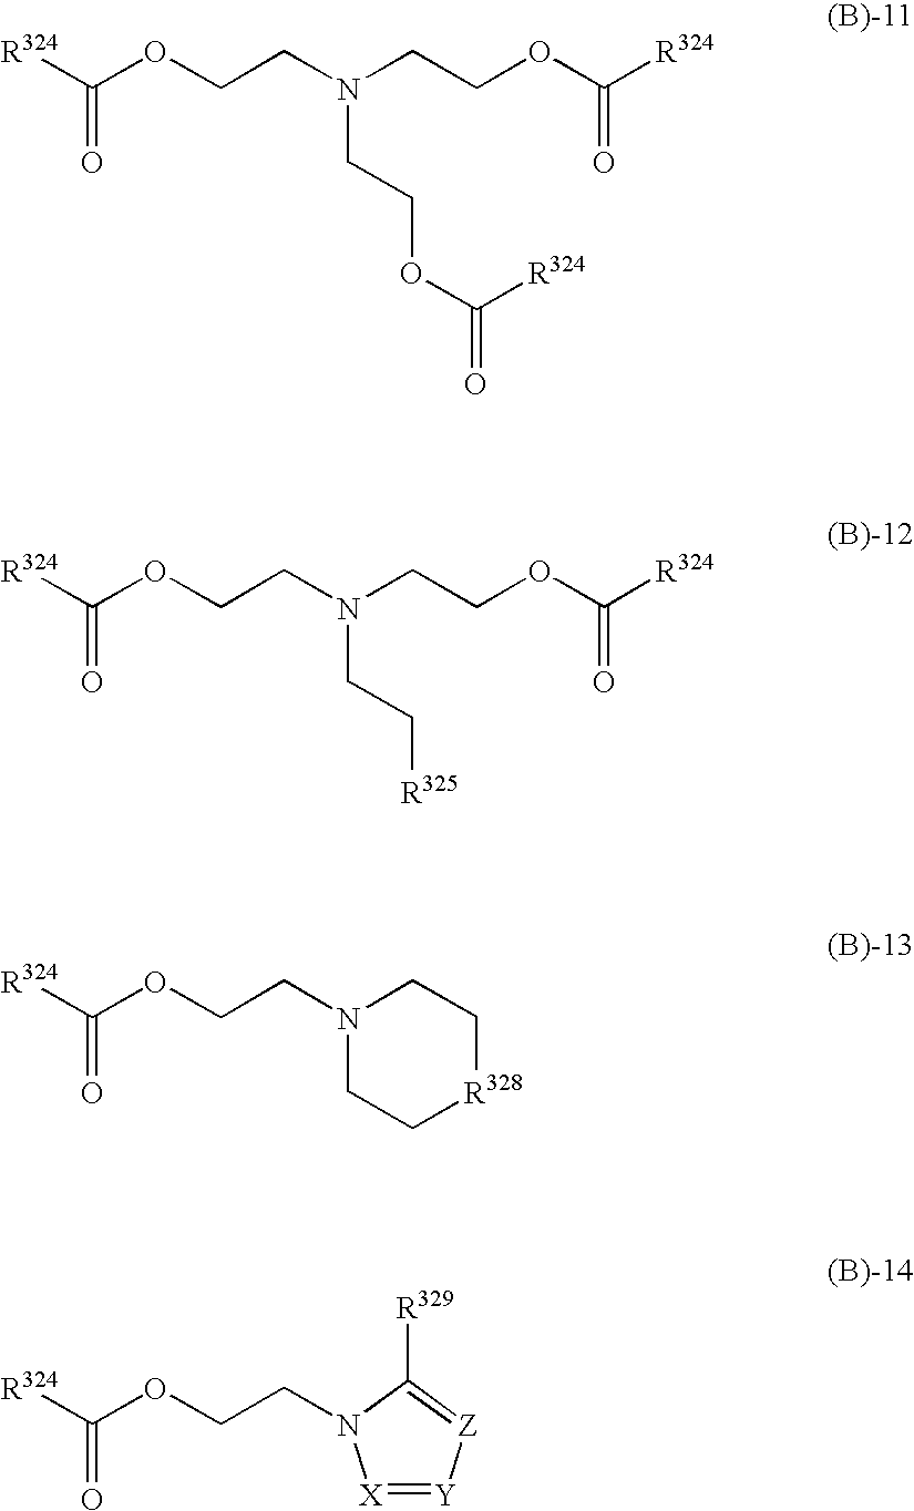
[R324]C(OCCN(CCOC(=O)[R324])CCOC([R324])=O)=O.[R324]C(OCCN(CC[R325])CCOC([R324])=O)=O.[R324]C(OCCN1CC[R328]CC1)=O.[R324]C(OCCN1[X]=[Y][Z]=C1[R329])=O
